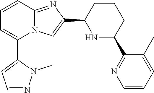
C1=CN=C(C2NC(C3=CN4C(=N3)C=CC=C4C3=CC=NN3C)CCC2)C(C)=C1
